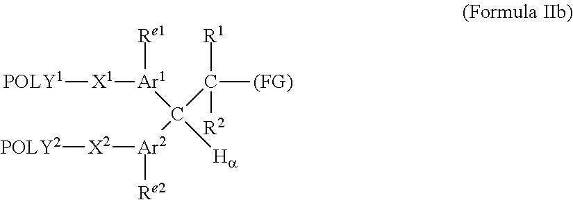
[POLY1][X1][Ar1](C([Ha])(C([R1])([R2])[(FG)])[Ar2]([X2][POLY2])[Re2])[Re1]
